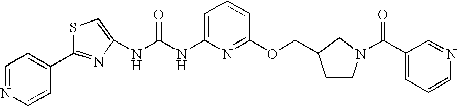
C1=NC=CC(C2=NC(NC(NC3=CC=CC(OCC4CCN(C(C5=CC=CN=C5)=O)C4)=N3)=O)=CS2)=C1
